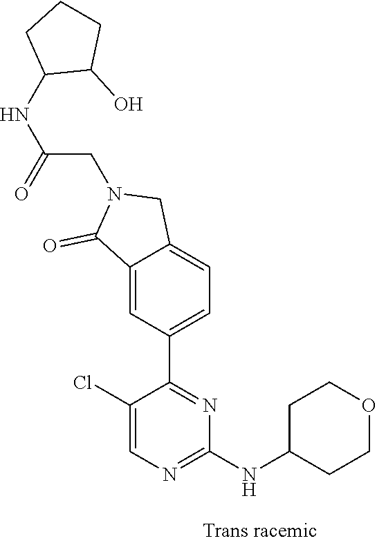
C1(Cl)=CN=C(NC2CCOCC2)N=C1C1=CC=C2C(=C1)C(=O)N(CC(NC1C(O)CCC1)=O)C2
